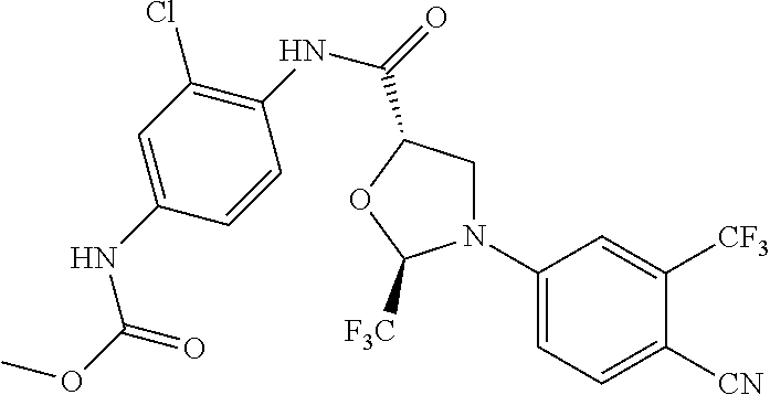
N1(C2=CC=C([CN])C([CF3])=C2)CC(C(NC2=C(Cl)C=C(NC(OC)=O)C=C2)=O)OC1[F3C]
